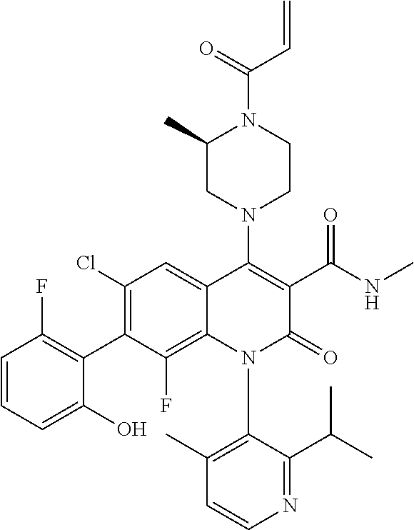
C1=CC=C(O)C(C2=C(Cl)C=C3C(=C2F)N(C2=C(C)C=CN=C2C(C)C)C(=O)C(C(NC)=O)=C3N2CCN(C(=O)C=C)C(C)C2)=C1F
